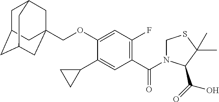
C1C2CC3CC(COC4=CC(F)=C(C(=O)N5CSC(C)(C)C5C(=O)O)C=C4C4CC4)(CC1C3)C2
